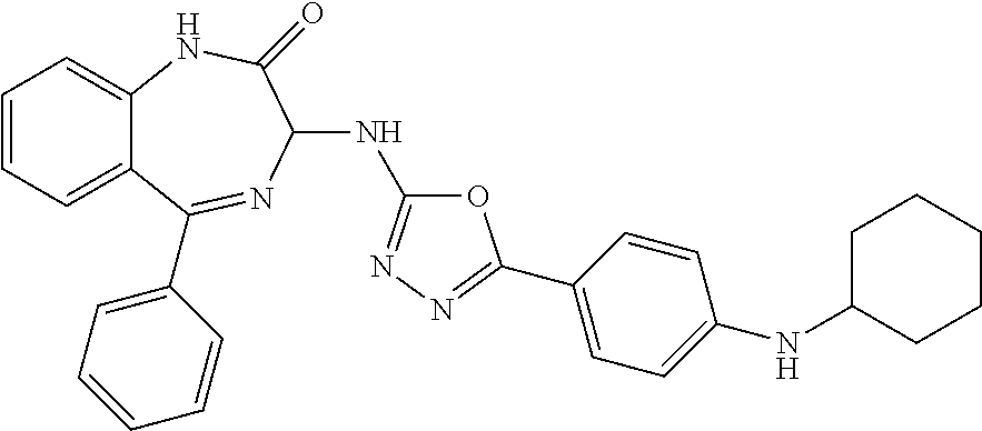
C1=CC=C2C(=C1)NC(=O)C(NC1=NN=C(C3=CC=C(NC4CCCCC4)C=C3)O1)N=C2C1=CC=CC=C1
